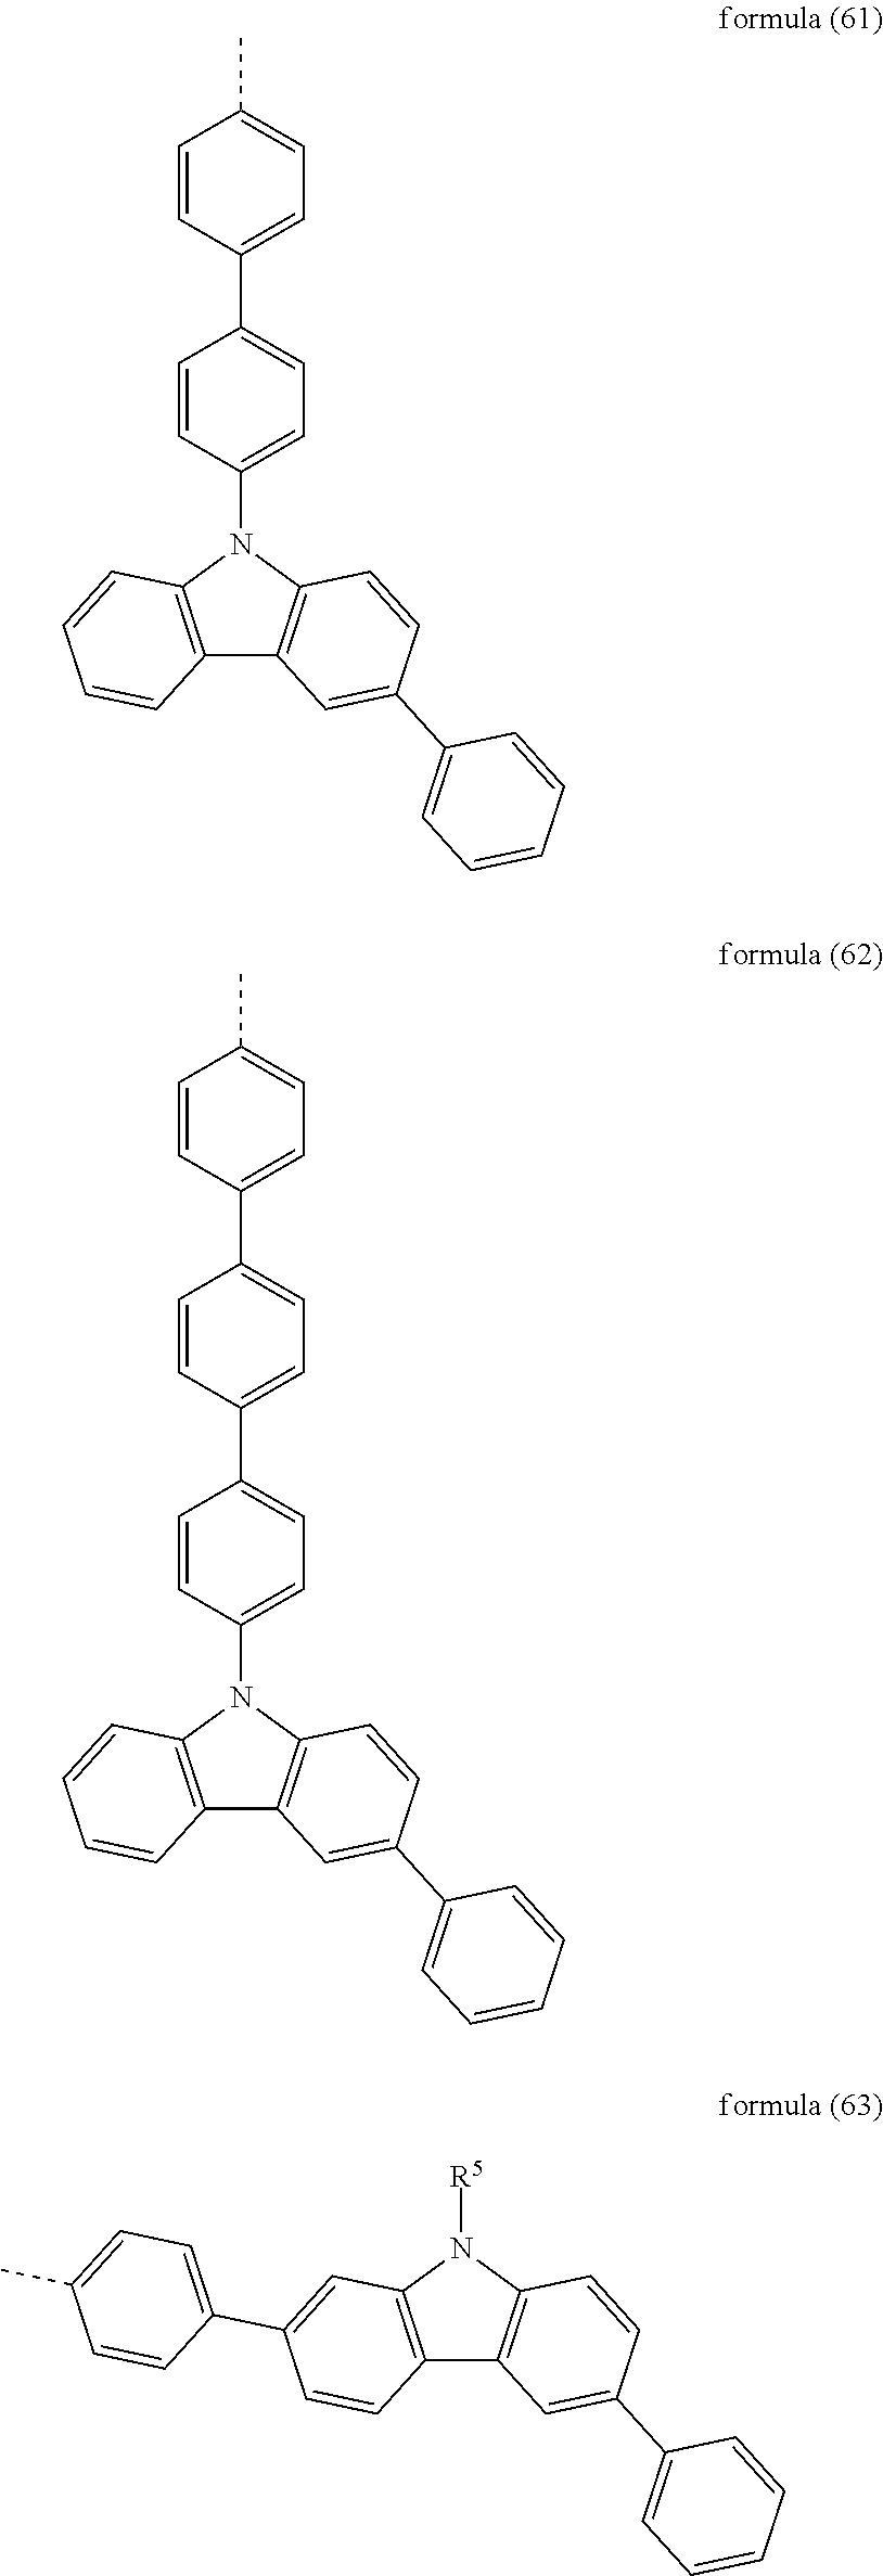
C12=C(N(C3=CC=C(C4=CC=C(C)C=C4)C=C3)C3=C1C=C(C1=CC=CC=C1)C=C3)C=CC=C2.C12=C(N(C3=CC=C(C4=CC=C(C5=CC=C(C)C=C5)C=C4)C=C3)C3=C1C=C(C1=CC=CC=C1)C=C3)C=CC=C2.C12=C(N([R5])C3=C1C=C(C1=CC=CC=C1)C=C3)C=C(C1=CC=C(C)C=C1)C=C2
